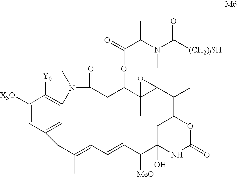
C1([X3O])=CC2=CC(=C1[Y0])N(C)C(=O)CC(OC(C(N(C([(CH2)lSH])=O)C)C)=O)C1(C)C(O1)C(C)C1CC(O)(NC(=O)O1)C([MeO])C=CC=C(C)C2
